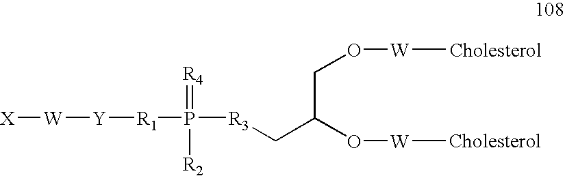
[X][W][Y][R1]P([R3]CC(O[W]C)CO[W]C)(=[R4])[R2]
